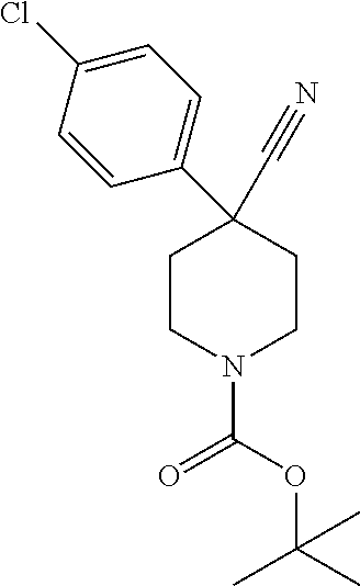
C1=CC(C2(C#N)CCN(C(OC(C)(C)C)=O)CC2)=CC=C1Cl
